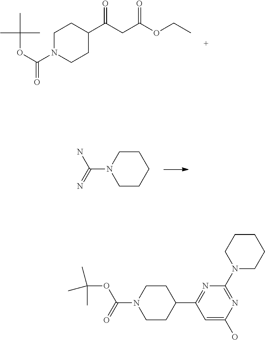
C1N(C(=O)OC(C)(C)C)CCC(C(=O)CC(OCC)=O)C1.C1CCCCN1C(N)=N.N1=C(C2CCN(C(OC(C)(C)C)=O)CC2)C=C(O)N=C1N1CCCCC1
